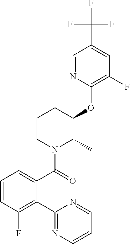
C1(OC2C(C)N(C(=O)C3=CC=CC(F)=C3C3=NC=CC=N3)CCC2)=C(F)C=C(C(F)(F)F)C=N1
